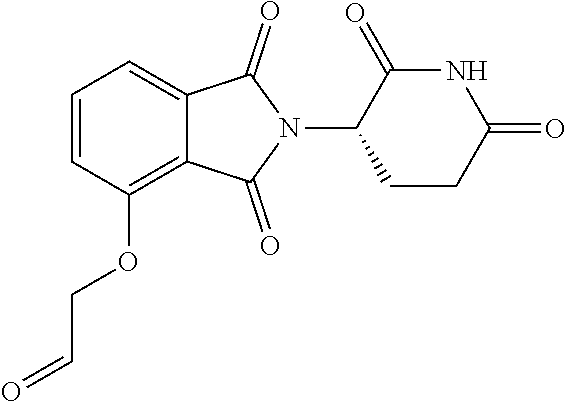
C1=CC(OCC=O)=C2C(=C1)C(=O)N(C1C(=O)NC(=O)CC1)C2=O
